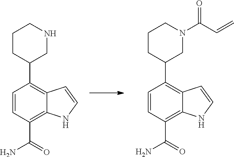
C1(C2CCCN(C(C=C)=O)C2)=C2C(=C(C(=O)N)C=C1)NC=C2.C1(C2CCCNC2)=C2C(=C(C(=O)N)C=C1)NC=C2
